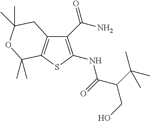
C12=C(SC(NC(=O)C(C(C)(C)C)CO)=C1C(N)=O)C(C)(C)OC(C)(C)C2
